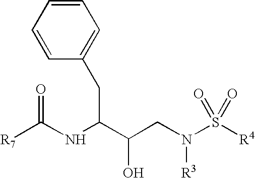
[R7]C(NC(C(CN(S([R4])(=O)=O)[R3])O)CC1=CC=CC=C1)=O
